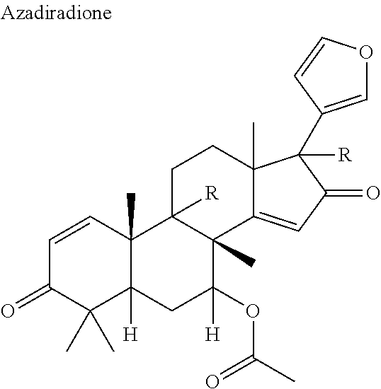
C1=CC2(C)C([H])(C(C)(C)C1=O)CC([H])(OC(C)=O)C1(C)C2([R])CCC2(C)C1=CC(=O)C2(C1=COC=C1)[R]
